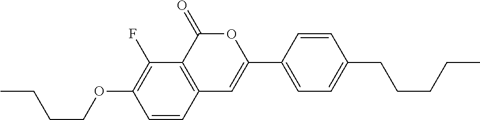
C1=CC2=C(C(F)=C1OCCCC)C(=O)OC(C1=CC=C(CCCCC)C=C1)=C2
